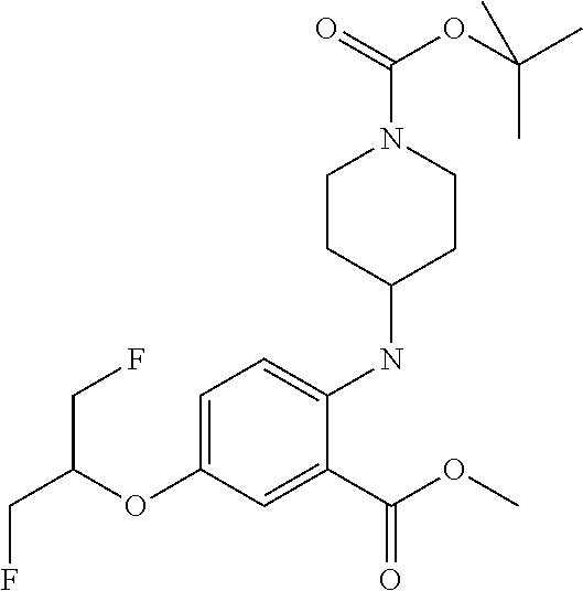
C1=C(OC(CF)CF)C=C(C(OC)=O)C(NC2CCN(C(OC(C)(C)C)=O)CC2)=C1
